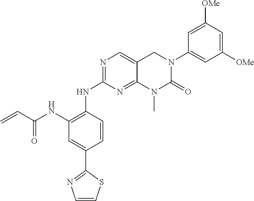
C12=NC(NC3=C(NC(C=C)=O)C=C(C4=NC=CS4)C=C3)=NC=C1CN(C1=CC([OMe])=CC([OMe])=C1)C(=O)N2C
